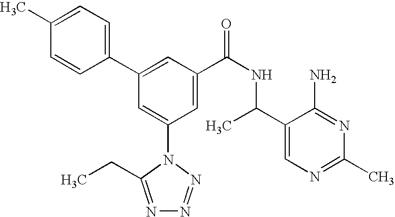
C1(C2=CC(C(NC(C3=CN=C(C)N=C3N)C)=O)=CC(N3C(CC)=NN=N3)=C2)=CC=C(C)C=C1
